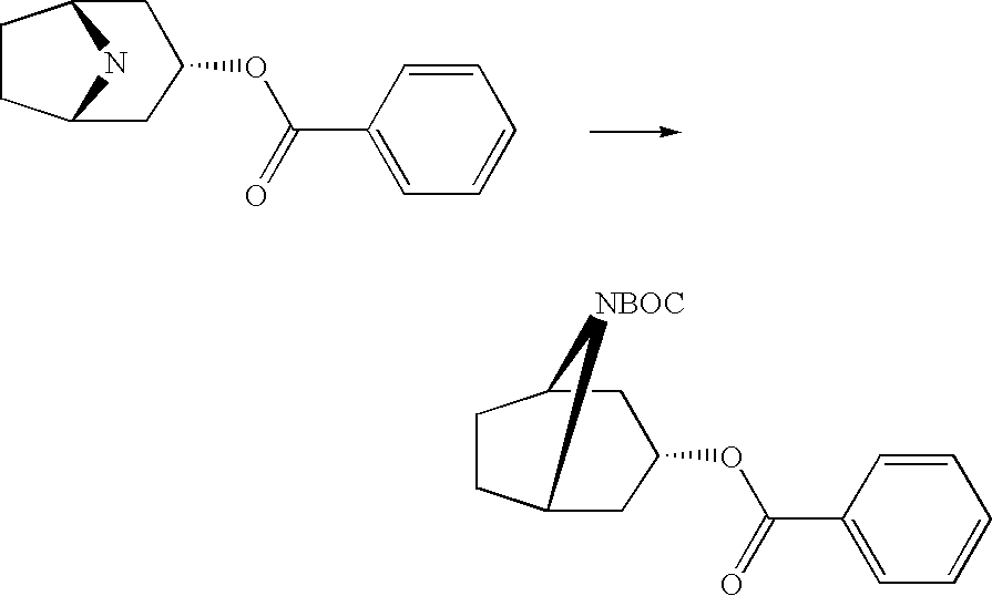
C1CC2NC1CC(OC(C1=CC=CC=C1)=O)C2.C1CC2CC(OC(C3=CC=CC=C3)=O)CC1[NBOC]2
